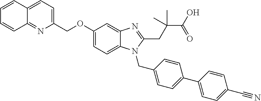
C1(COC2=CC=C3C(=C2)N=C(CC(C(O)=O)(C)C)N3CC2=CC=C(C3=CC=C(C#N)C=C3)C=C2)=CC=C2C(=N1)C=CC=C2
